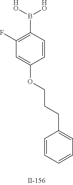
B(C1=C(F)C=C(OCCCC2=CC=CC=C2)C=C1)([HO])[HO]
